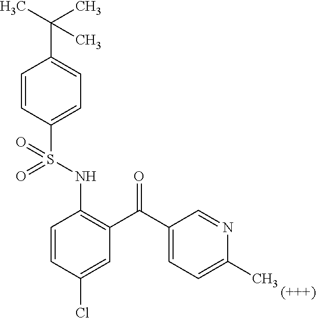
C1=CC(Cl)=CC(C(C2=CC=C(C)N=C2)=O)=C1NS(C1=CC=C(C(C)(C)C)C=C1)(=O)=O
